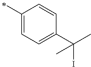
C1(C)=CC=C(C(C)(I)C)C=C1
